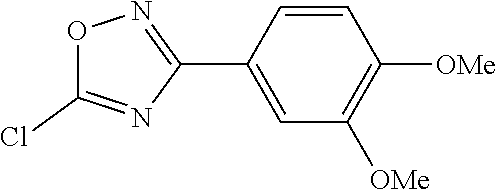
C1(C2=NOC(Cl)=N2)=CC([OMe])=C([OMe])C=C1
